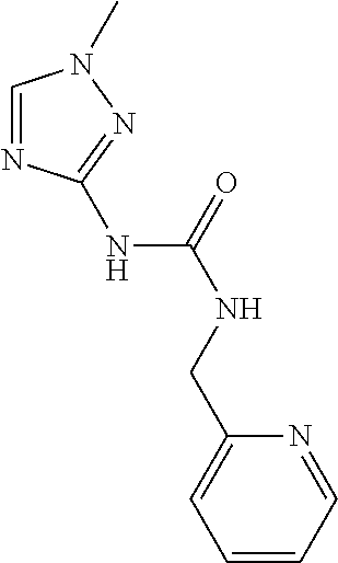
C1=CC=NC(CNC(=O)NC2=NN(C)C=N2)=C1
